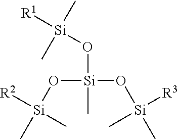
O([Si](C)(O[Si](C)([R3])C)O[Si](C)([R2])C)[Si]([R1])(C)C
